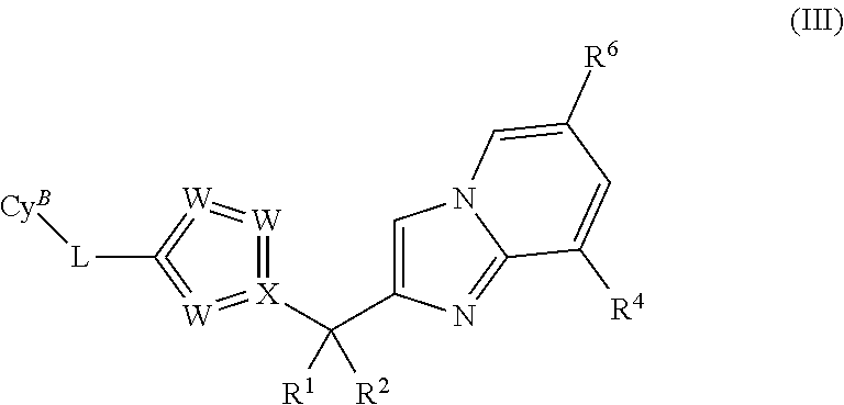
C1=C(C([R1])([R2])[X]2=[W]=[W]=C([L][CyB])=[W]=2)N=C2N1C=C([R6])C=C2[R4]
